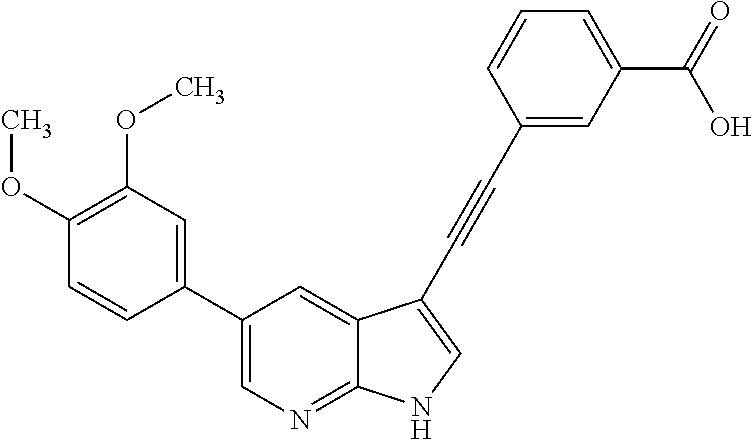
C1(C2=CC(OC)=C(OC)C=C2)=CN=C2C(=C1)C(C#CC1=CC(C(=O)O)=CC=C1)=CN2
